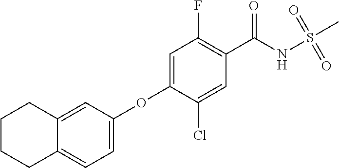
C1=C(OC2=CC=C3C(=C2)CCCC3)C(Cl)=CC(C(NS(C)(=O)=O)=O)=C1F
